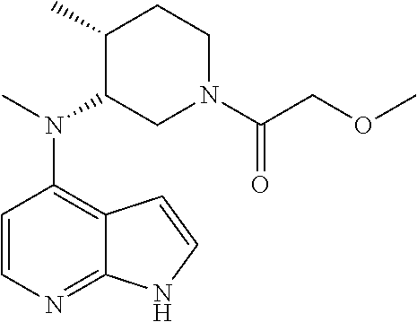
C1=CN=C2C(=C1N(C)C1CN(C(COC)=O)CCC1C)C=CN2
